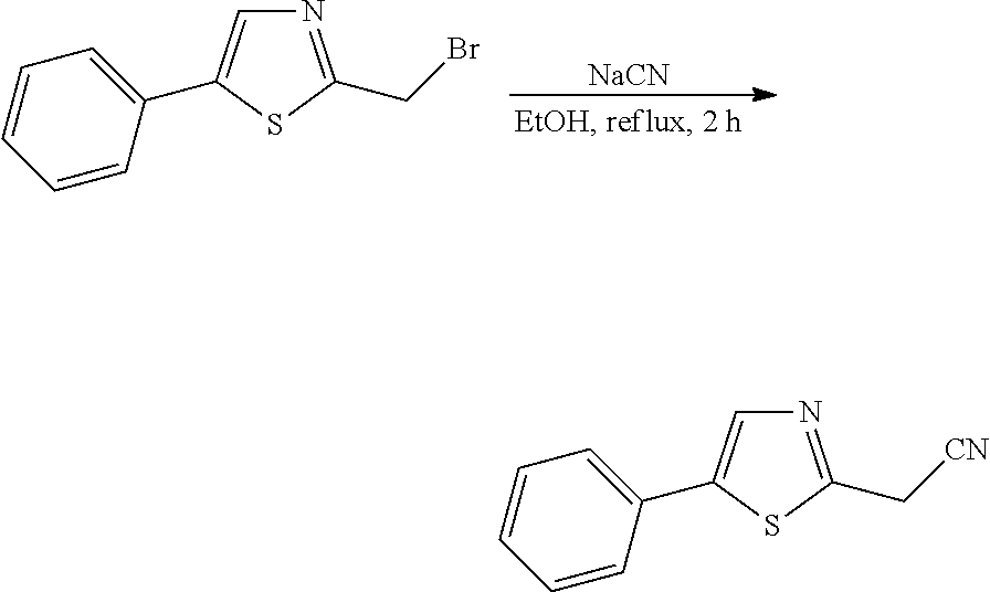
[NaCN].N1=C(CBr)SC(C2=CC=CC=C2)=C1.N1=C(C[CN])SC(C2=CC=CC=C2)=C1
